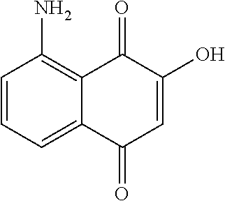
C1=CC=C2C(=C1N)C(=O)C(O)=CC2=O
